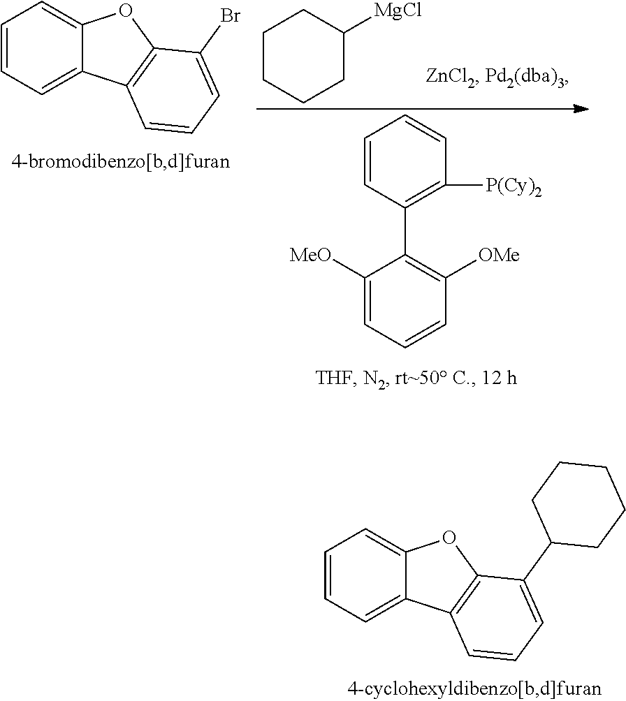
C1=CC=C2C(=C1)OC1=C2C=CC=C1C1CCCCC1.C1=CC=C2C(=C1)OC1=C2C=CC=C1Br.C1CCCC([MgCl])C1.C1=CC(C2=C([OMe])C=CC=C2[MeO])=C([P(Cy)2])C=C1
